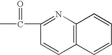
CC(C1=NC2=C(C=C1)C=CC=C2)=O
